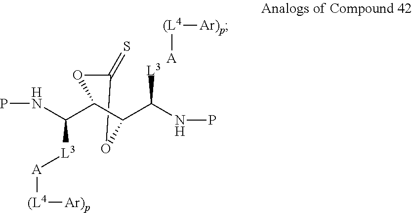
C1(=S)OC(C(NP)[L3][A][(L4][Ar)p])C(C(NP)[L3])O1.[(L4]([A])[Ar)p]
